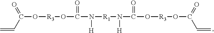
C(O[R3]OC(N([H])[R1]N([H])C(O[R3]OC(=O)C=C)=O)=O)(=O)C=C
